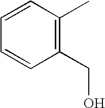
C1=CC(C)=C(CO)C=C1
